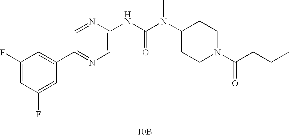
[10B].C1(C2=CC(F)=CC(F)=C2)=NC=C(NC(N(C2CCN(C(=O)CCC)CC2)C)=O)N=C1
